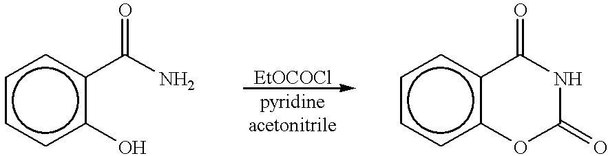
c1ccc(O)c(C(N)=O)c1.c1ccc2c(c1)C(=O)NC(=O)O2
